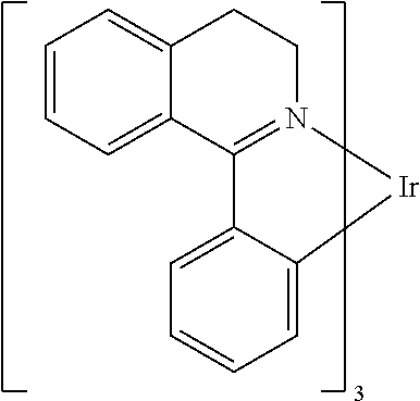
C12=CC=CC=C1CCN1=C2C2=CC=CC=C2[Ir]1
